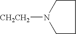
C1CN([CH2CH2])CC1
